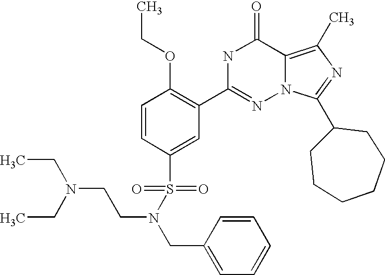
C1=CC(S(N(CC2=CC=CC=C2)CCN(CC)CC)(=O)=O)=CC(C2=NN3C(=C(C)N=C3C3CCCCCC3)C(=O)N2)=C1OCC
